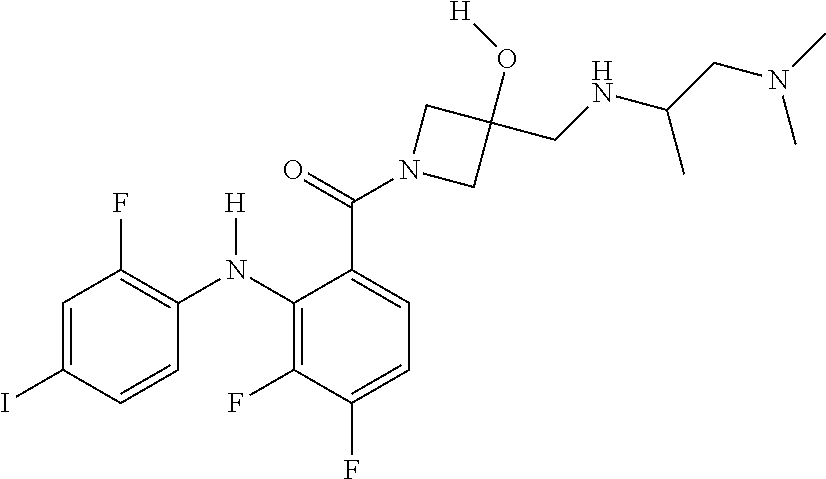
C1=C(I)C=CC(N(C2=C(F)C(F)=CC=C2C(=O)N2CC(O[H])(CNC(CN(C)C)C)C2)[H])=C1F
